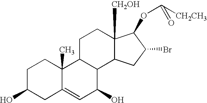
C1C(O)CC2=CC(O)C3C(C2(C)C1)CCC1([CH2OH])C3CC(Br)C1OC([CH2CH3])=O
